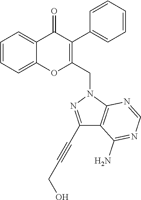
C1=CC=C2C(=C1)OC(CN1C3=C(C(C#CCO)=N1)C(N)=NC=N3)=C(C1=CC=CC=C1)C2=O
